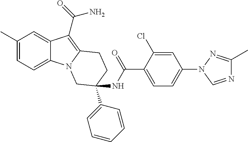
C1(C)=CC=C2C(=C1)C(C(=O)N)=C1N2CC(NC(C2=CC=C(N3C=NC(C)=N3)C=C2Cl)=O)(C2=CC=CC=C2)CC1
